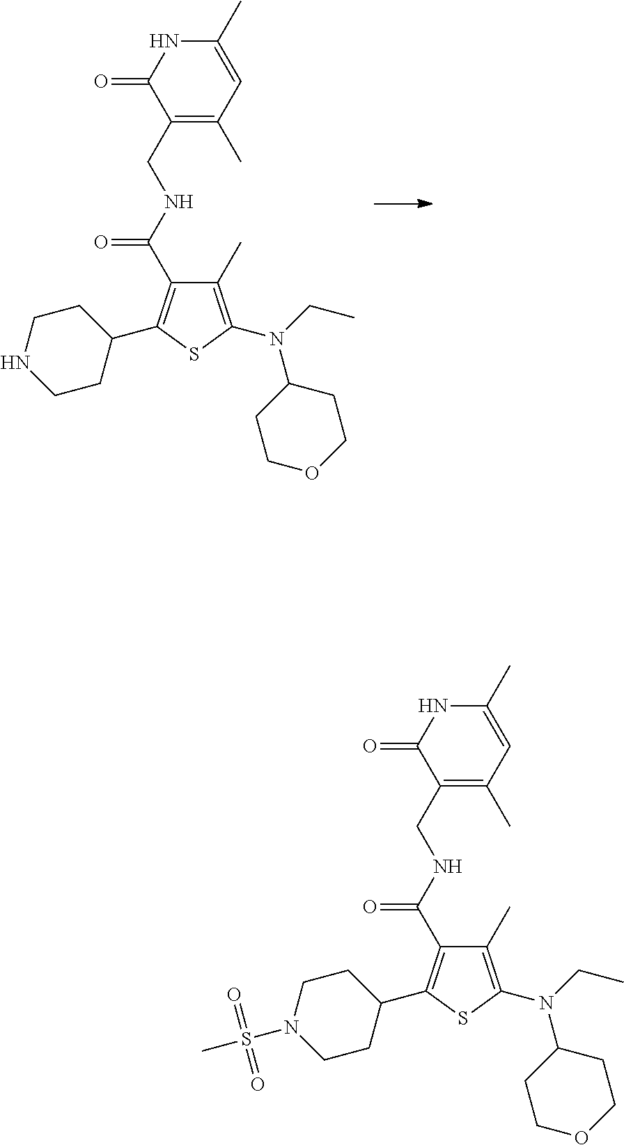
C1(CNC(=O)C2=C(C3CCNCC3)SC(N(CC)C3CCOCC3)=C2C)=C(C)C=C(C)NC1=O.C1(CNC(=O)C2=C(C3CCN(S(C)(=O)=O)CC3)SC(N(CC)C3CCOCC3)=C2C)=C(C)C=C(C)NC1=O
